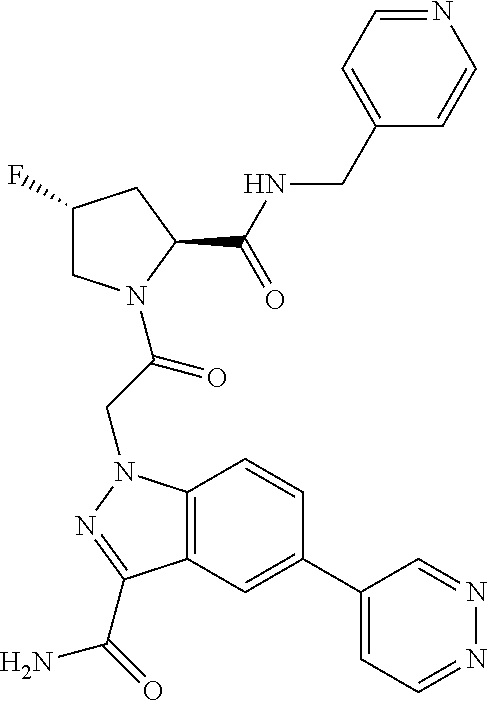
C1(F)CN(C(CN2C3=C(C=C(C4=CC=NN=C4)C=C3)C(C(N)=O)=N2)=O)C(C(NCC2=CC=NC=C2)=O)C1
